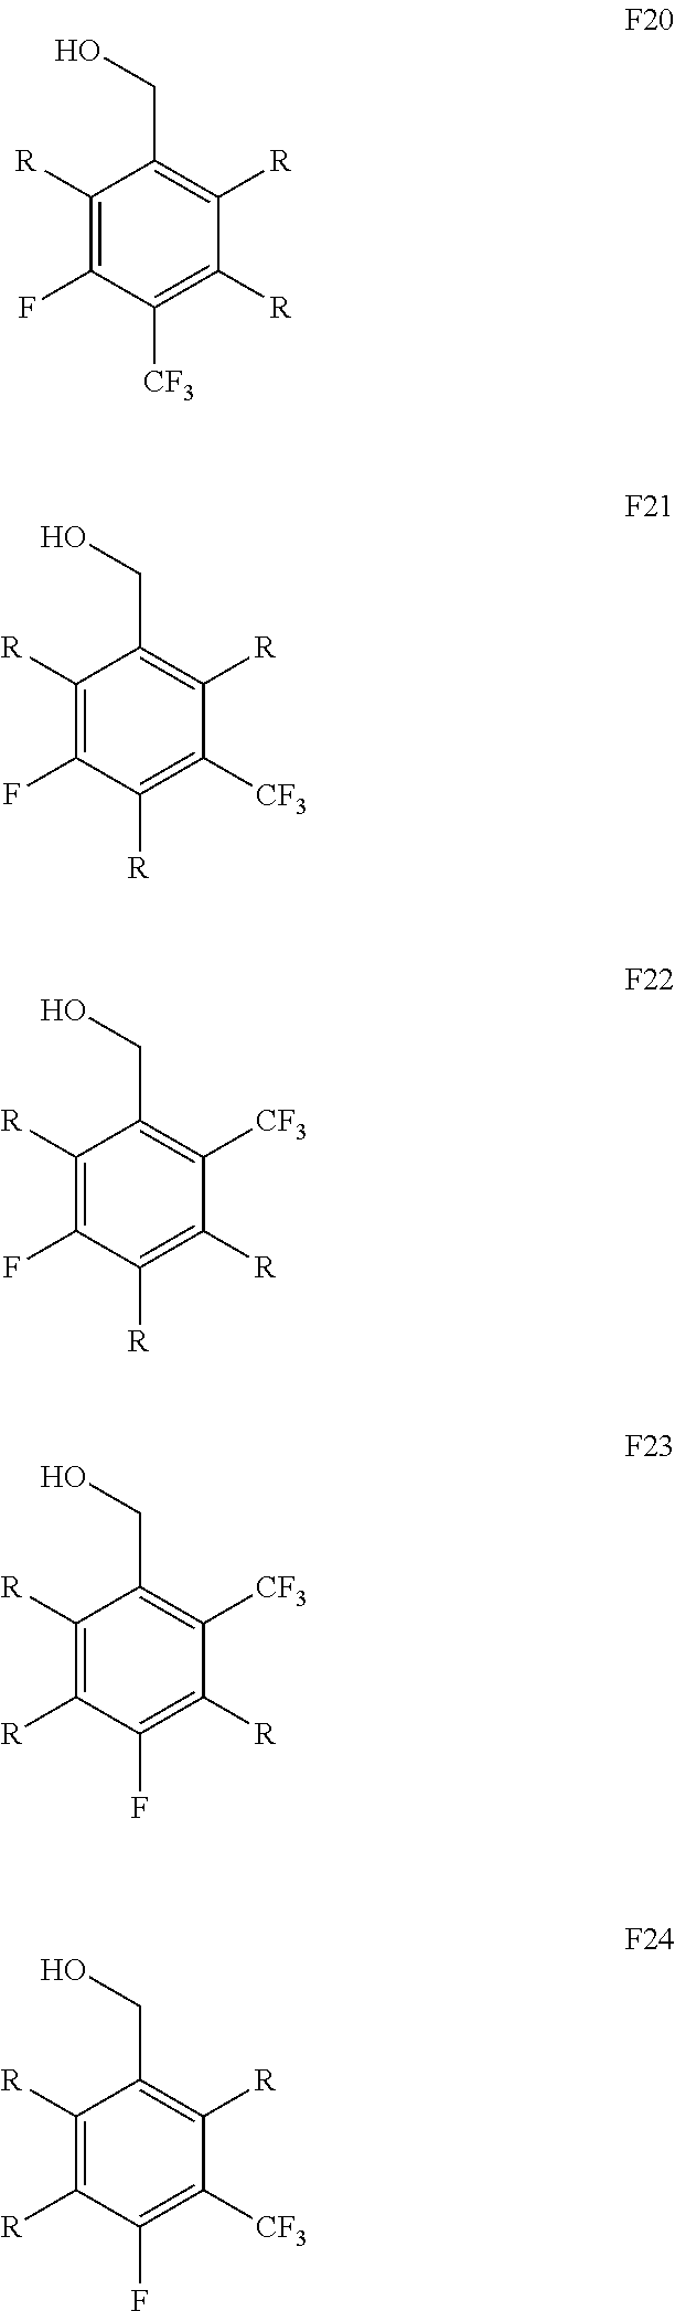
C1([R])=C(F)C([CF3])=C([R])C([R])=C1CO.C1([R])=C(F)C([R])=C([CF3])C([R])=C1CO.C1([R])=C(F)C([R])=C([R])C([CF3])=C1CO.C1([R])=C([R])C(F)=C([R])C([CF3])=C1CO.C1([R])=C([R])C(F)=C([CF3])C([R])=C1CO
